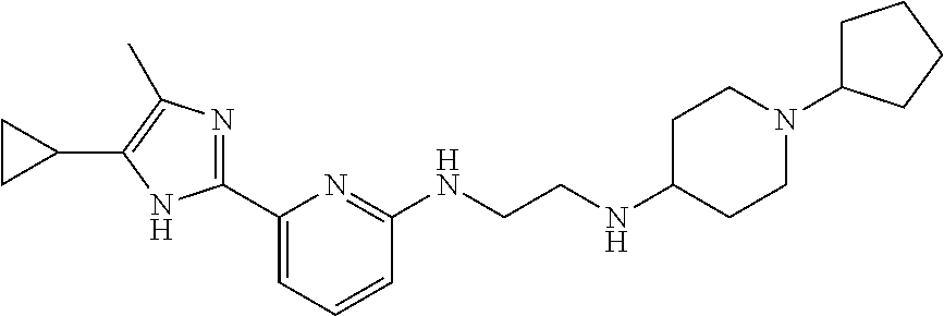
C1(C2=NC(C)=C(C3CC3)N2)=CC=CC(NCCNC2CCN(C3CCCC3)CC2)=N1
